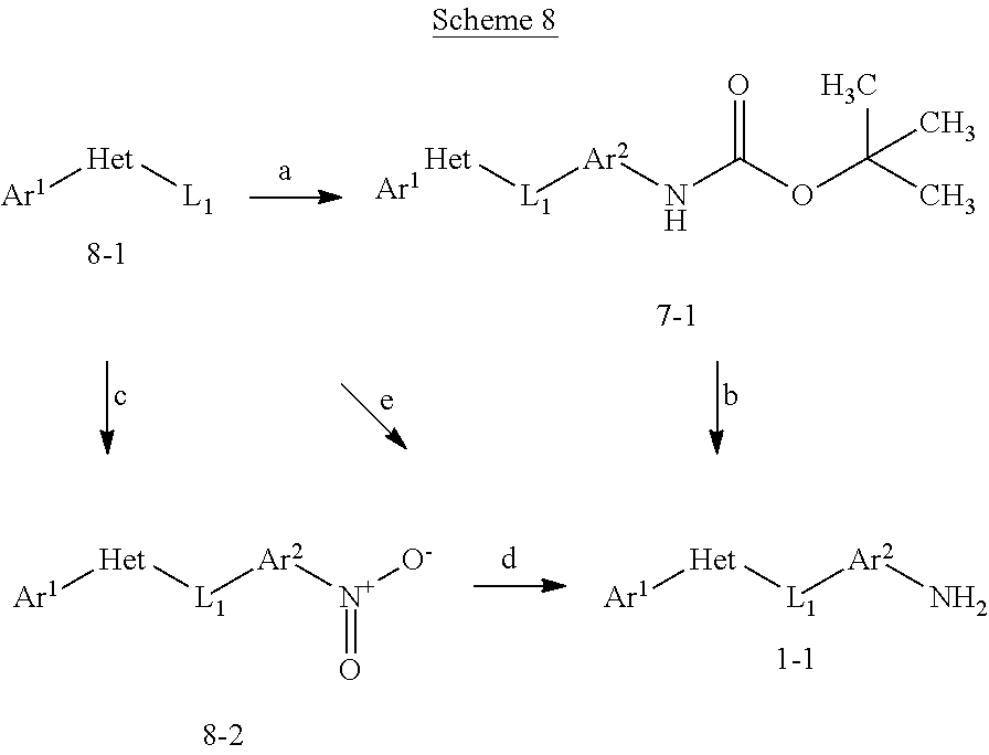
[Het][L1][Ar2]NC(OC(C)(C)C)=O.[Het]([L1])[Ar1].[Het]([L1][Ar2]N)[Ar1].[Het]([L1][Ar2][N+]([O-])=O)[Ar1]
